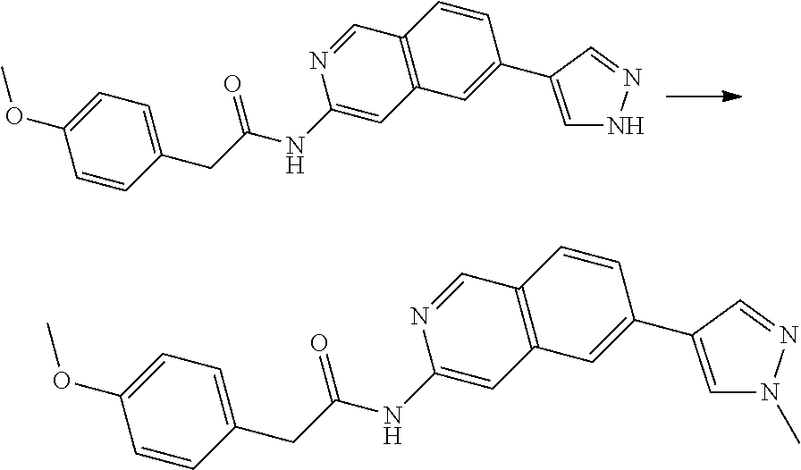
C1=C(C2=CC3=C(C=C2)C=NC(NC(CC2=CC=C(OC)C=C2)=O)=C3)C=NN1.C1=C(C2=CC3=C(C=C2)C=NC(NC(CC2=CC=C(OC)C=C2)=O)=C3)C=NN1C
